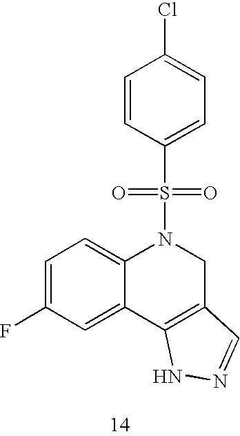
S(=O)(=O)(C1=CC=C(Cl)C=C1)N1C2=CC=C(F)C=C2C2=C(C1)C=NN2
